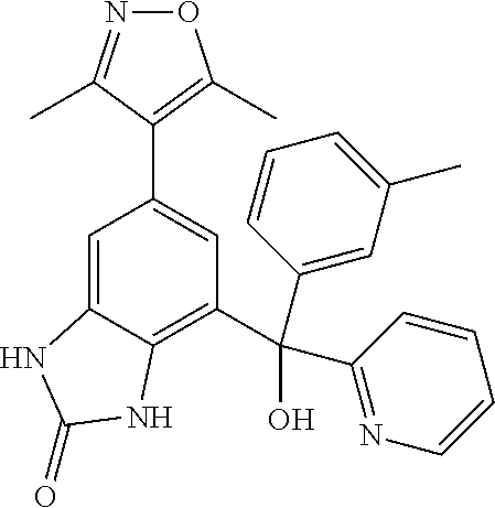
O1N=C(C)C(C2=CC(C(C3=CC(C)=CC=C3)(C3=NC=CC=C3)O)=C3C(=C2)NC(=O)N3)=C1C
